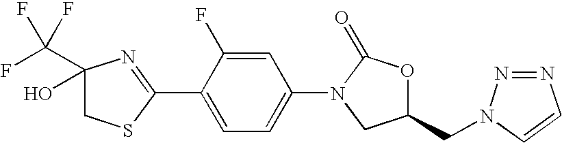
C1(C(F)(F)F)(O)CSC(C2=CC=C(N3C(=O)OC(CN4N=NC=C4)C3)C=C2F)=N1
